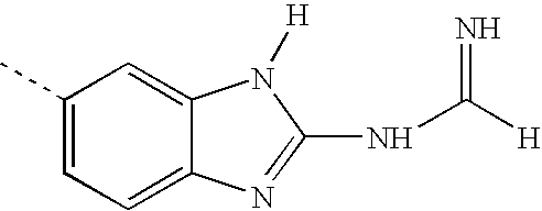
C1(C)=CC=C2C(=C1)N([H])C(NC([H])=N)=N2
